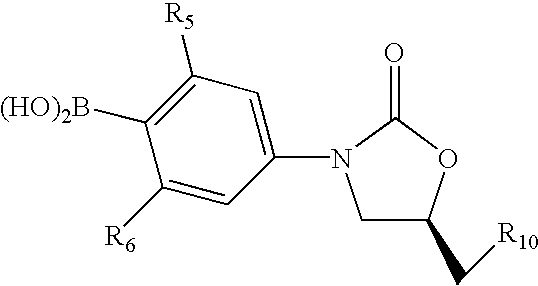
C1C(C[R10])OC(=O)N1C1=CC([R5])=C([(HO)2B])C([R6])=C1
